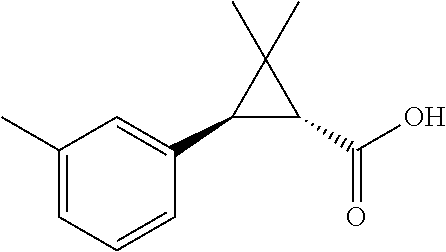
C1(C2=CC(C)=CC=C2)C(C(=O)O)C1(C)C
